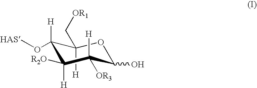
C1(O)OC([H])(C[OR1])C(O[HAS])([H])C([H])([R2O])C1([H])[OR3]
